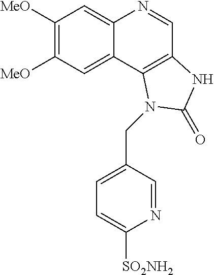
C1([MeO])=C([MeO])C=C2C(=C1)N=CC1=C2N(CC2=CC=C([SO2NH2])N=C2)C(=O)N1
